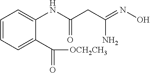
C1=CC=C(C([OCH2CH3])=O)C(NC(CC(=NO)N)=O)=C1
